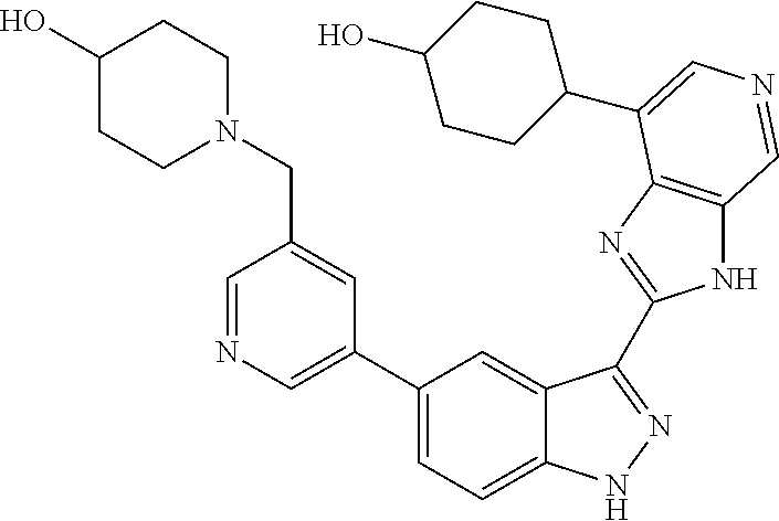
C1(C2=CN=CC(CN3CCC(O)CC3)=C2)=CC=C2C(=C1)C(C1=NC3=C(N1)C=NC=C3C1CCC(O)CC1)=NN2
